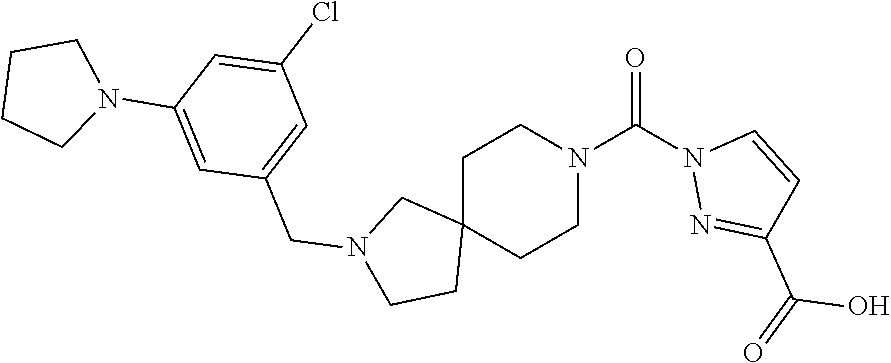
C1C2(CCN(C(N3N=C(C(=O)O)C=C3)=O)C1)CN(CC1=CC(Cl)=CC(N3CCCC3)=C1)CC2
